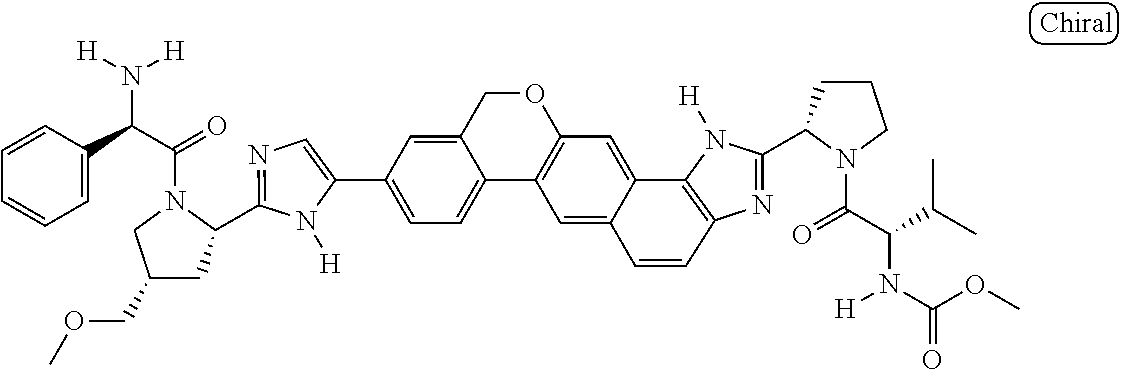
C1=C(C2=CC=C3C(=C2)COC2=C3C=C3C(=C2)C2=C(N=C(C4CCCN4C(=O)C(C(C)C)N([H])C(OC)=O)N2[H])C=C3)N([H])C(C2CC(COC)CN2C(=O)C(C2=CC=CC=C2)N([H])[H])=N1
